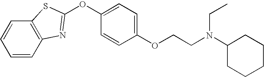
C1=CC=CC2=C1SC(OC1=CC=C(OCCN(C3CCCCC3)CC)C=C1)=N2
